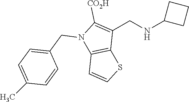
N1(CC2=CC=C(C)C=C2)C2=C(C(CNC3CCC3)=C1[CO2H])SC=C2
